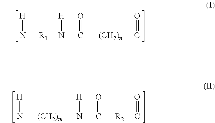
CN([H])[R1]N([H])C(=O)[(CH2)n]C(C)=O.CN([H])[(CH2)m]N([H])C(=O)[R2]C(C)=O
